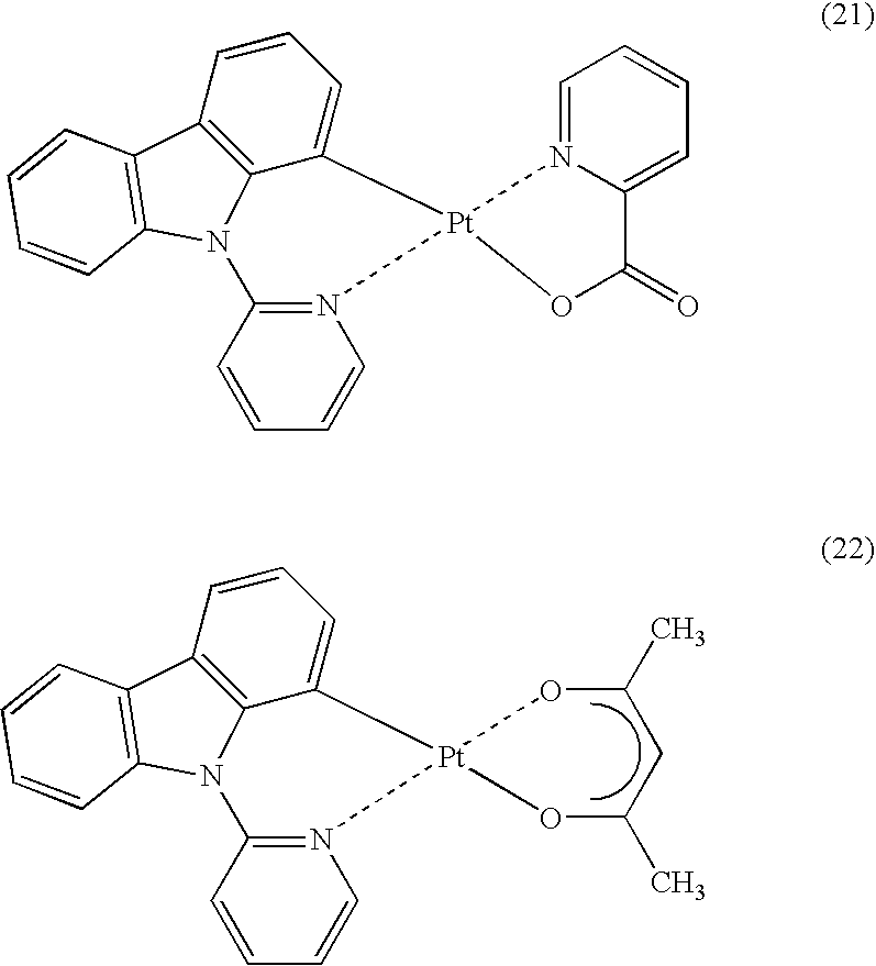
C1=CC2=C3C(=C1)[Pt]1(N4=C(N3C3=C2C=CC=C3)C=CC=C4)N2=CC=CC=C2C(=O)O1.C1=CC2=C3C(=C1)[Pt]1(N4=C(N3C3=C2C=CC=C3)C=CC=C4)OC(C)CC(C)O1
